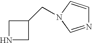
C1NCC1CN1C=CN=C1
